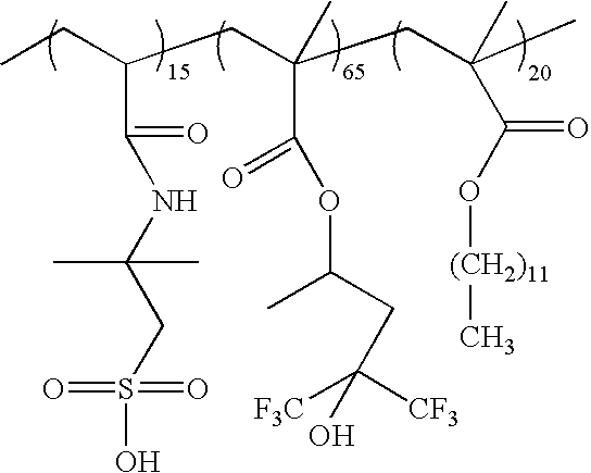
CCC(CC(CC(C)(C)C(O[(CH2)11]C)=O)(C)C(=O)OC(C)CC([F3C])([CF3])O)C(=O)NC(CS(O)(=O)=O)(C)C
